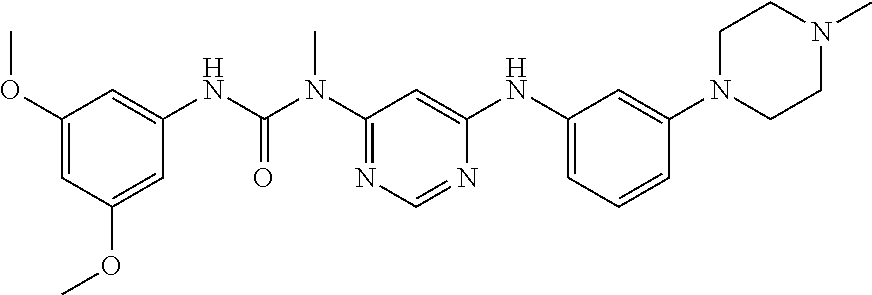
O(C1=CC(OC)=CC(NC(N(C2=NC=NC(NC3=CC=CC(N4CCN(C)CC4)=C3)=C2)C)=O)=C1)C
